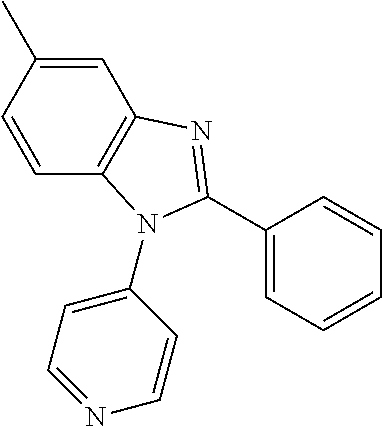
C1=CC(C)=CC2=C1N(C1=CC=NC=C1)C(C1=CC=CC=C1)=N2
